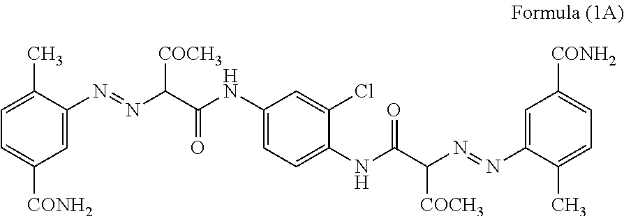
C1=C(N=NC(C(NC2=CC=C(NC(C([COCH3])N=NC3=CC([CONH2])=CC=C3C)=O)C(Cl)=C2)=O)[COCH3])C(C)=CC=C1[CONH2]
